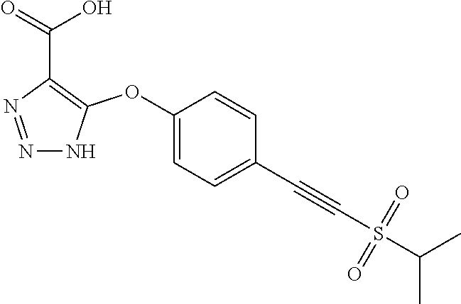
C1(OC2=C(C(=O)O)N=NN2)=CC=C(C#CS(C(C)C)(=O)=O)C=C1
